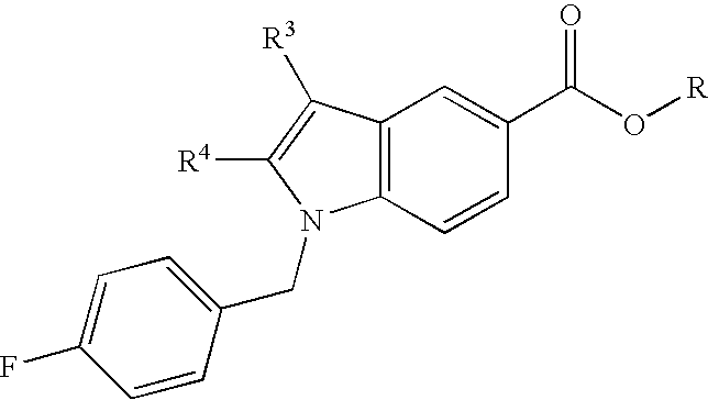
C12=C(C=CC(C(O[R])=O)=C1)N(CC1=CC=C(F)C=C1)C([R4])=C2[R3]
